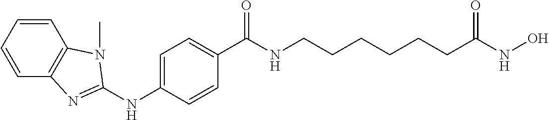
N(C1=CC=C(C(NCCCCCCC(NO)=O)=O)C=C1)C1=NC2=C(C=CC=C2)N1C
